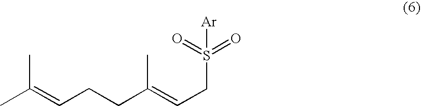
CC(=CCCC(=CCS(=O)(=O)[Ar])C)C
